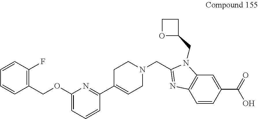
C1=CC(F)=C(COC2=CC=CC(C3=CCN(CC4=NC5=C(N4CC4CCO4)C=C(C(=O)O)C=C5)CC3)=N2)C=C1
